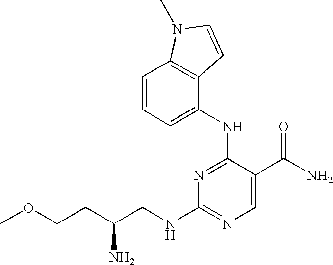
N1=C(NC2=CC=CC3=C2C=CN3C)C(C(N)=O)=CN=C1NCC(CCOC)N
